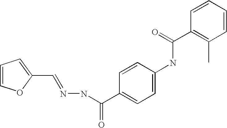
C1=COC(C=NNC(C2=CC=C(NC(C3=C(C)C=CC=C3)=O)C=C2)=O)=C1
